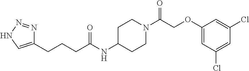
N1=NNC=C1CCCC(NC1CCN(C(COC2=CC(Cl)=CC(Cl)=C2)=O)CC1)=O
